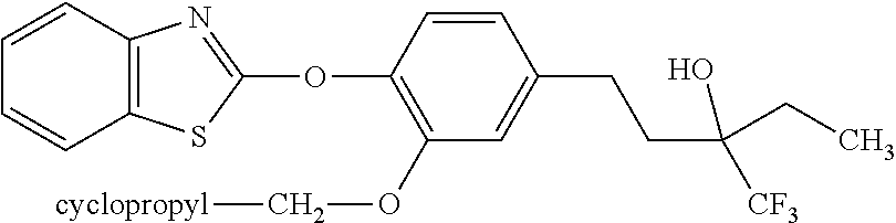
C1(OC2=NC3=C(S2)C=CC=C3)=C(OC[cyclopropyl])C=C(CCC([CF3])(O)CC)C=C1
